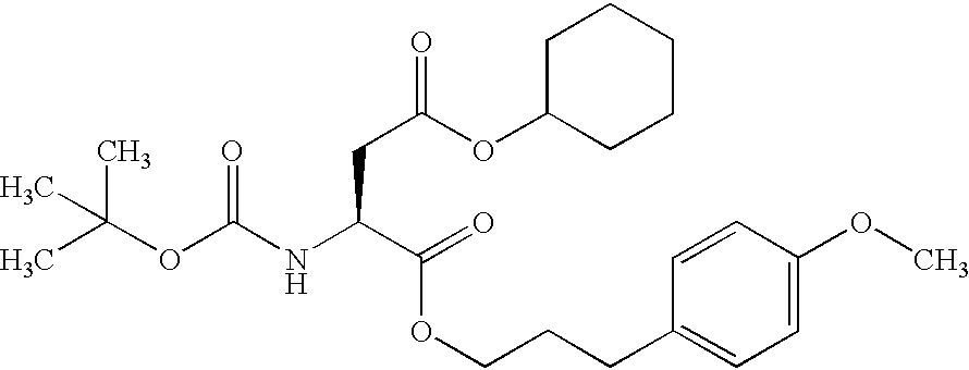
CC(OC(NC(C(=O)OCCCC1=CC=C(OC)C=C1)CC(OC1CCCCC1)=O)=O)(C)C
